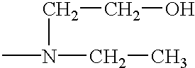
CN(CC)CCO
